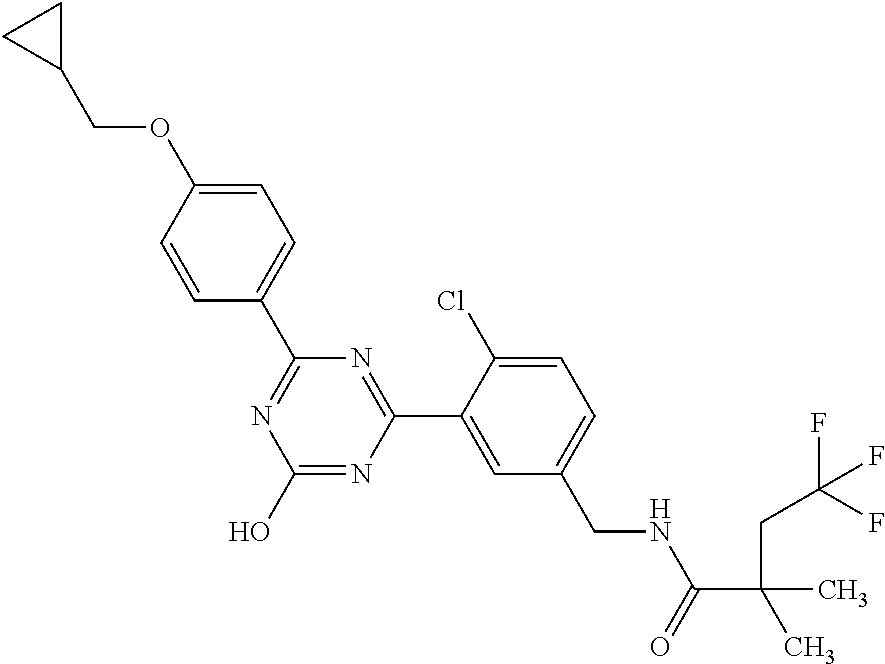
C1(C2=NC(O)=NC(C3=CC(CNC(C(C)(C)CC(F)(F)F)=O)=CC=C3Cl)=N2)=CC=C(OCC2CC2)C=C1
